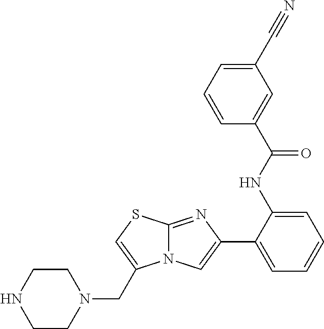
C12=NC(C3=CC=CC=C3NC(C3=CC(C#N)=CC=C3)=O)=CN1C(CN1CCNCC1)=CS2
